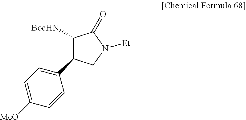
C1([BocHN])C(C2=CC=C([MeO])C=C2)CN([Et])C1=O
